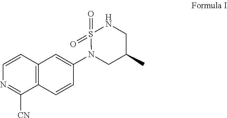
C12=C(C=CN=C1[CN])C=C(N1CC(C)CNS1(=O)=O)C=C2
